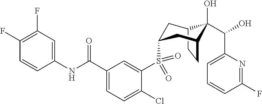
C12CCC(CC(S(C3=CC(C(NC4=CC(F)=C(F)C=C4)=O)=CC=C3Cl)(=O)=O)C1)C2(O)C(O)C1=CC=CC(F)=N1
